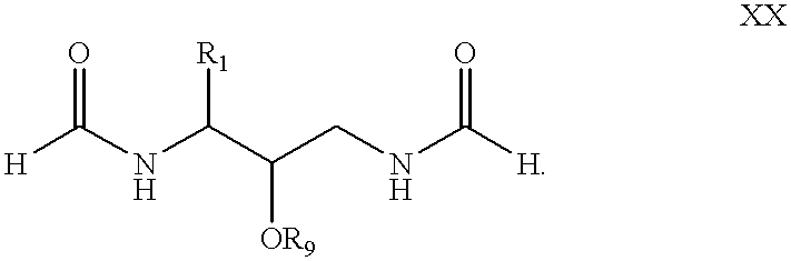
[H]C(=O)NC(C(CNC([H])=O)[OR9])[R1]
